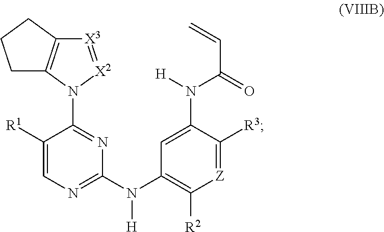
[X3]1=[X2]N(C2=NC(N(C3=C([R2])[Z]=C([R3])C(N([H])C(=O)C=C)=C3)[H])=NC=C2[R1])C2=C1CCC2
